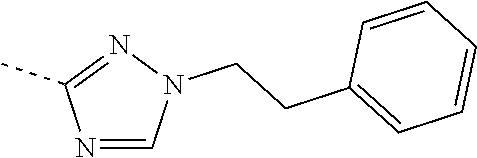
N1=CN(CCC2=CC=CC=C2)N=C1C
